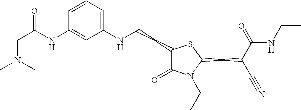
C1=CC=C(NCCC2C(=O)N(CC)C(CC(C#N)C(=O)NCC)S2)C=C1NC(CN(C)C)=O
